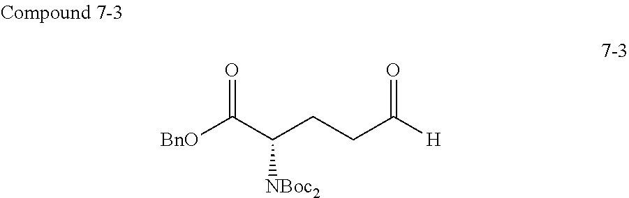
O=C(C(CCC([H])=O)[NBoc2])[BnO]
